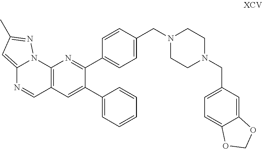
C12=CC(C)=NN1C1=C(C=N2)C=C(C2=CC=CC=C2)C(C2=CC=C(CN3CCN(CC4=CC=C5C(=C4)OCO5)CC3)C=C2)=N1
